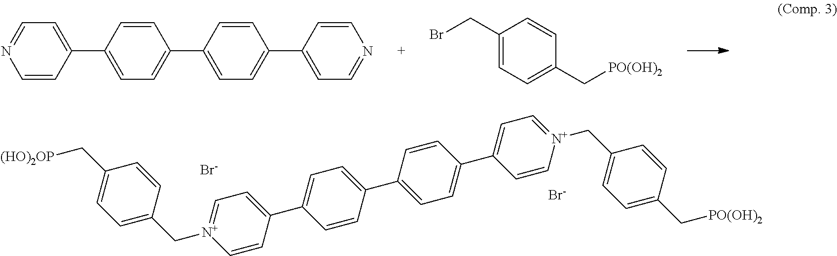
C1=CC(C2=CC=C(C3=CC=C(C4=CC=NC=C4)C=C3)C=C2)=CC=N1.C1(CBr)=CC=C(C[PO(OH)2])C=C1.C1(C[(HO)2OP])=CC=C(C[N+]2=CC=C(C3=CC=C(C4=CC=C(C5=CC=[N+](CC6=CC=C(C[PO(OH)2])C=C6)C=C5)C=C4)C=C3)C=C2)C=C1.[Br-].[Br-]
